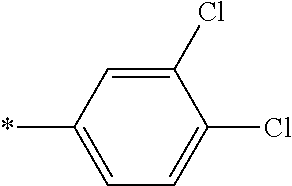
C1(Cl)=CC(*)=CC=C1Cl
